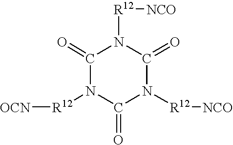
C1(=O)N([R12][OCN])C(=O)N([R12][NCO])C(=O)N1[R12][NCO]
